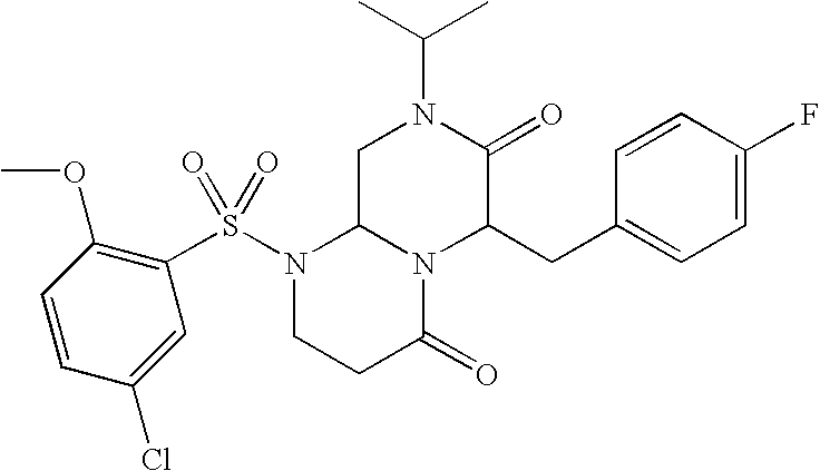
C1C2N(C(CC3=CC=C(F)C=C3)C(=O)N1C(C)C)C(=O)CCN2S(=O)(C1=C(OC)C=CC(Cl)=C1)=O
